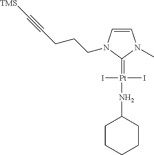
C1=CN(CCCC#C[TMS])C(=[Pt](NC2CCCCC2)(I)I)N1C
